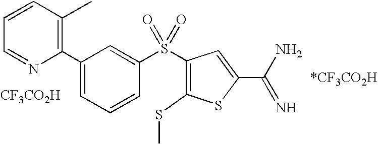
C1(C2=CC=CC(S(C3=C(SC)SC(C(N)=N)=C3)(=O)=O)=C2)=C(C)C=CC=N1.[*CF3CO2H].[CF3CO2H]
